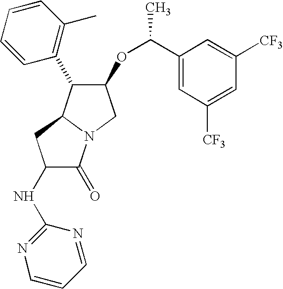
C1(NC2=NC=CC=N2)C(=O)N2C(C1)C(C1=C(C)C=CC=C1)C(OC(C)C1=CC([CF3])=CC([CF3])=C1)C2
